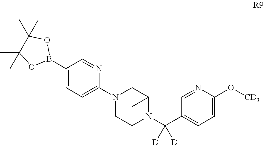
CC1(C)C(C)(C)OB(C2=CC=C(N3CC4CC(C3)N4C(C3=CC=C(O[CD3])N=C3)([D])[D])N=C2)O1
